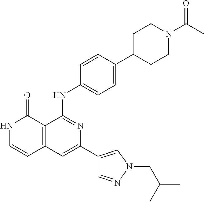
C1=CC(NC2=NC(C3=CN(CC(C)C)N=C3)=CC3=C2C(=O)NC=C3)=CC=C1C1CCN(C(C)=O)CC1
